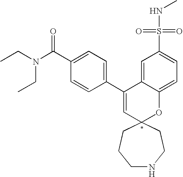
CCN(C(C1=CC=C(C2=CC3(OC4=CC=C(S(=O)(=O)NC)C=C24)CCNCCC3)C=C1)=O)CC
